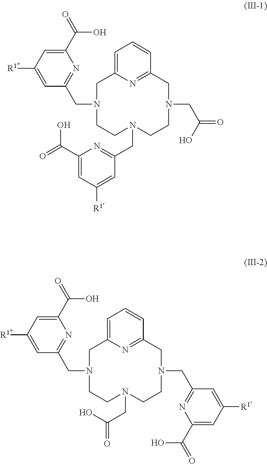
C1=C2N=C(C=C1)CN(CC(=O)O)CCN(CC1=NC(C(=O)O)=CC([R1])=C1)CCN(CC1=NC(C(=O)O)=CC([R1])=C1)C2.C1=C2N=C(C=C1)CN(CC1=NC(C(O)=O)=CC([R1])=C1)CCN(CC(O)=O)CCN(CC1=NC(C(=O)O)=CC([R1])=C1)C2
